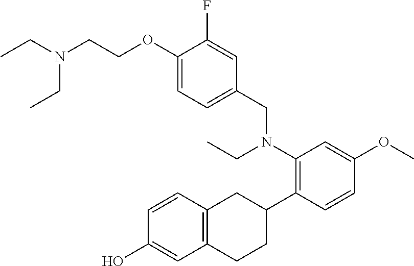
CCN(CC)CCOC1=CC=C(CN(C2=C(C3CC4=C(CC3)C=C(O)C=C4)C=CC(OC)=C2)CC)C=C1F
